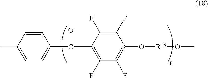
C1(C(C2=CC=C(C)C=C2)=O)=C(F)C(F)=C(O[R13]OC)C(F)=C1F
